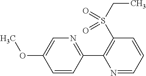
C1(C2=C(S(CC)(=O)=O)C=CC=N2)=NC=C(OC)C=C1
